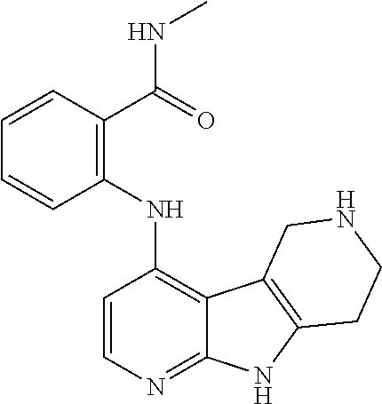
C1(NC2=C3C(=NC=C2)NC2=C3CNCC2)=C(C(=O)NC)C=CC=C1
